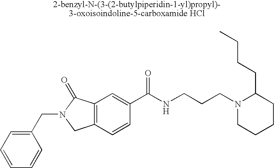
C1=CC=C(CN2CC3=C(C2=O)C=C(C(NCCCN2CCCCC2CCCC)=O)C=C3)C=C1
